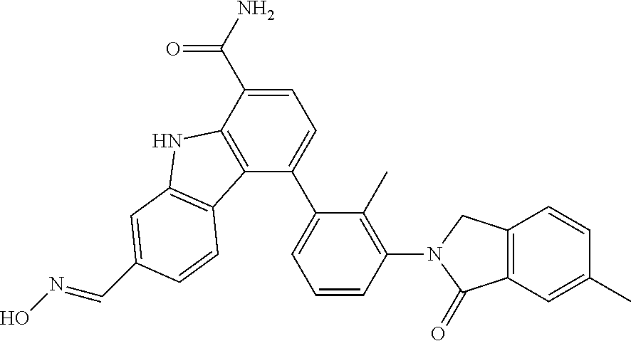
C1=C(C(=O)N)C2=C(C(C3=CC=CC(N4CC5=C(C=C(C)C=C5)C4=O)=C3C)=C1)C1=C(N2)C=C(C=NO)C=C1
